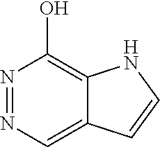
N1=NC=C2C(=C1O)NC=C2
